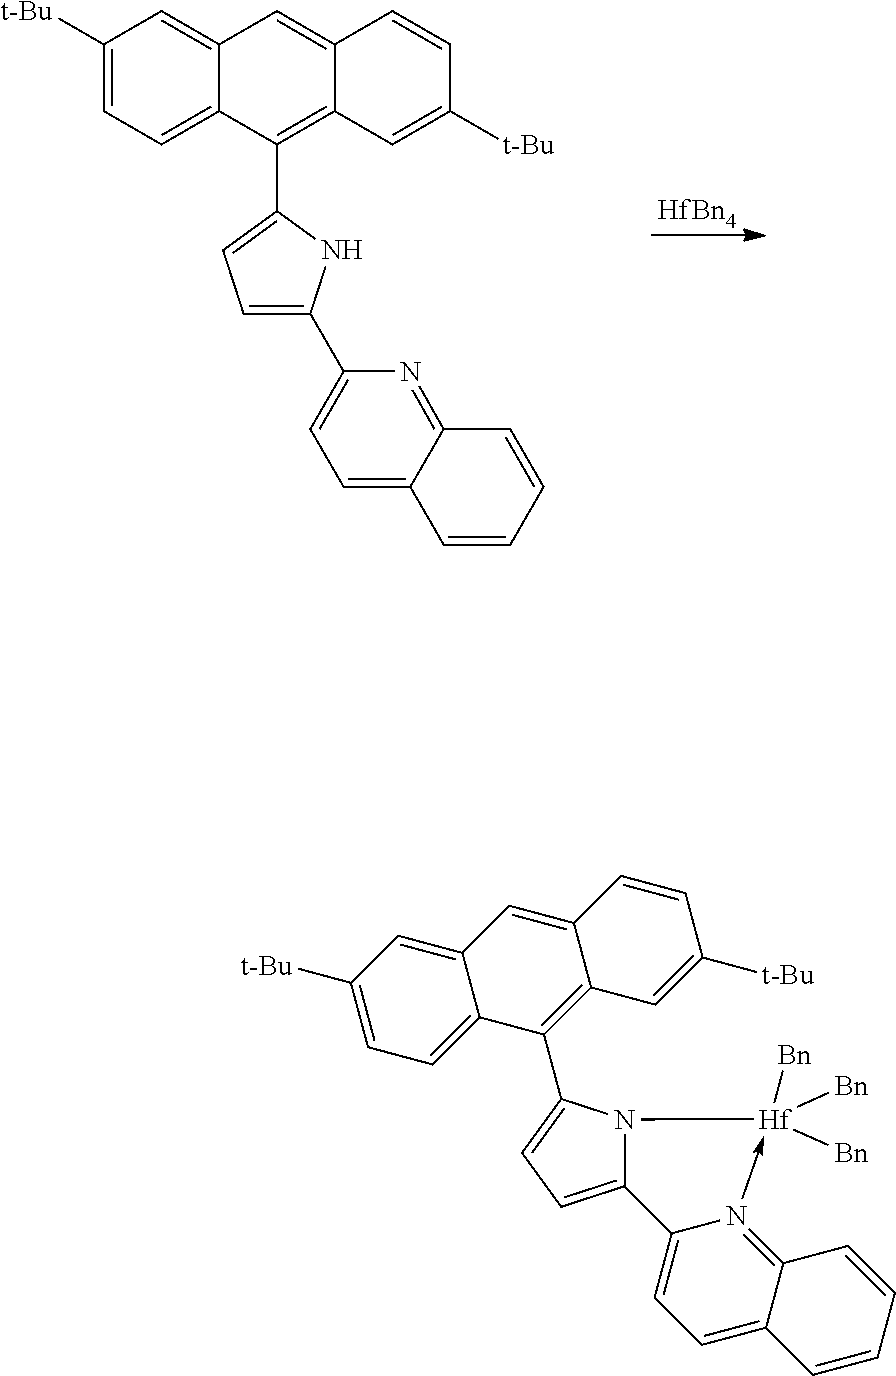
[HfBn4].C1([t-Bu])=CC=C2C(=C1)C=C1C(=C2C2=CC=C(C3=CC=C4C(=N3)C=CC=C4)N2)C=C([t-Bu])C=C1.C1([t-Bu])=CC=C2C(=C1)C=C1C(=C2C2=CC=C3N2[Hf]([Bn])([Bn])([Bn])-N2=C4C(=CC=C32)C=CC=C4)C=C([t-Bu])C=C1
